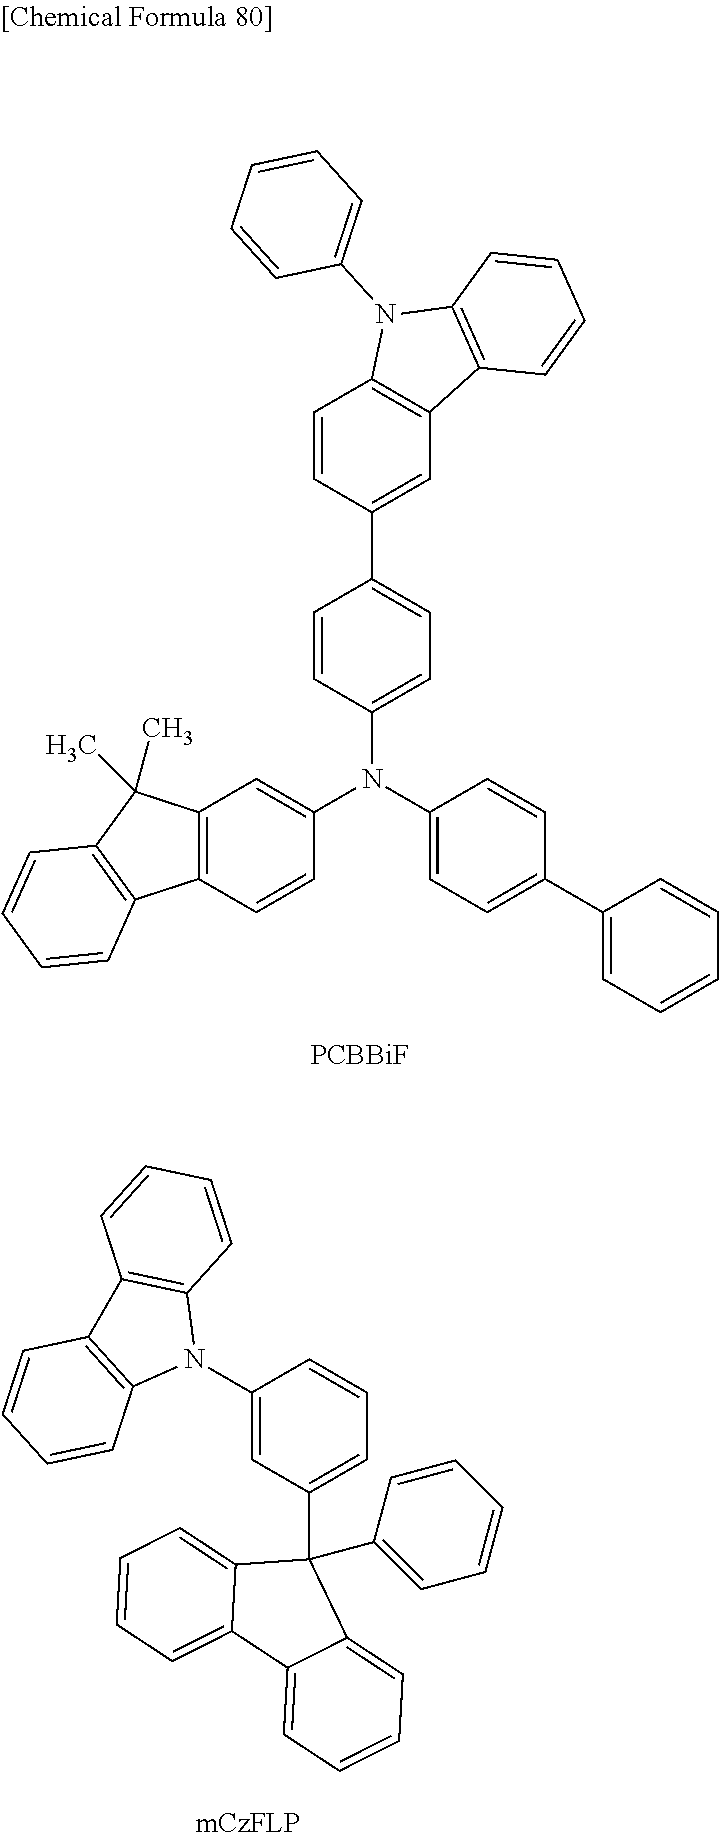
C12=C(C=CC(N(C3=CC=C(C4=CC=CC=C4)C=C3)C3=CC=C(C4=CC5=C(C=C4)N(C4=CC=CC=C4)C4=C5C=CC=C4)C=C3)=C1)C1=C(C2(C)C)C=CC=C1.[PCBBiF].C1(N2C3=C(C4=C2C=CC=C4)C=CC=C3)=CC(C2(C3=CC=CC=C3)C3=CC=CC=C3C3=CC=CC=C23)=CC=C1
